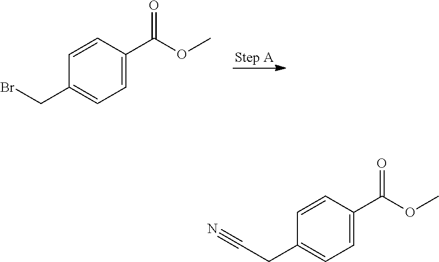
C1=C(C(OC)=O)C=CC(CBr)=C1.C1=C(C(OC)=O)C=CC(CC#N)=C1
